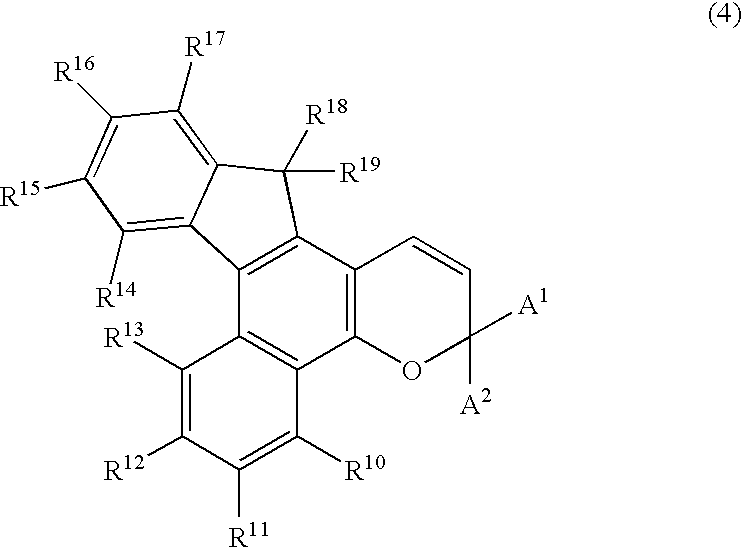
C12=C(C3=C(C4=C1C([R13])=C([R12])C([R11])=C4[R10])OC([A2])([A1])C=C3)C([R19])([R18])C1=C([R17])C([R16])=C([R15])C([R14])=C21
